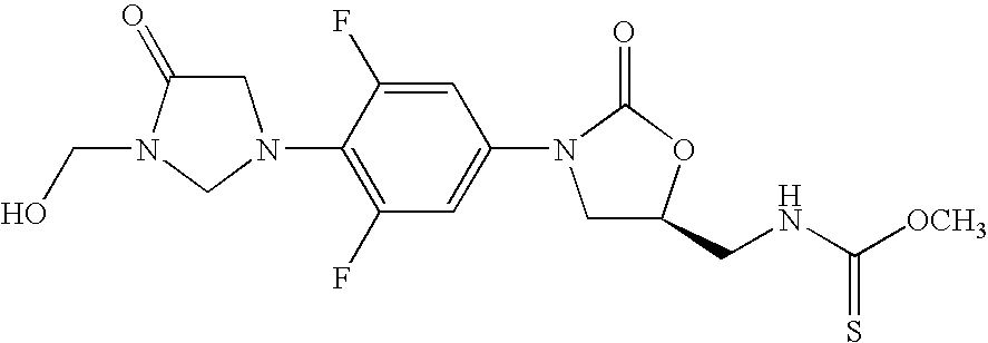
C1C(=O)N(CO)CN1C1=C(F)C=C(N2CC(CNC([OCH3])=S)OC2=O)C=C1F
